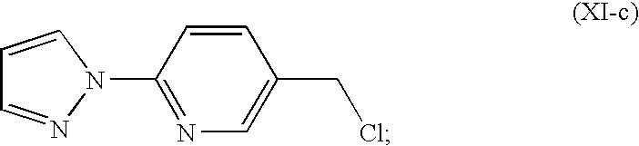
C1(N2C=CC=N2)=NC=C(CCl)C=C1
